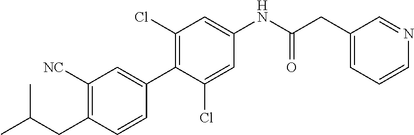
C1(CC(C)C)=C([NC])C=C(C2=C(Cl)C=C(NC(CC3=CC=CN=C3)=O)C=C2Cl)C=C1
